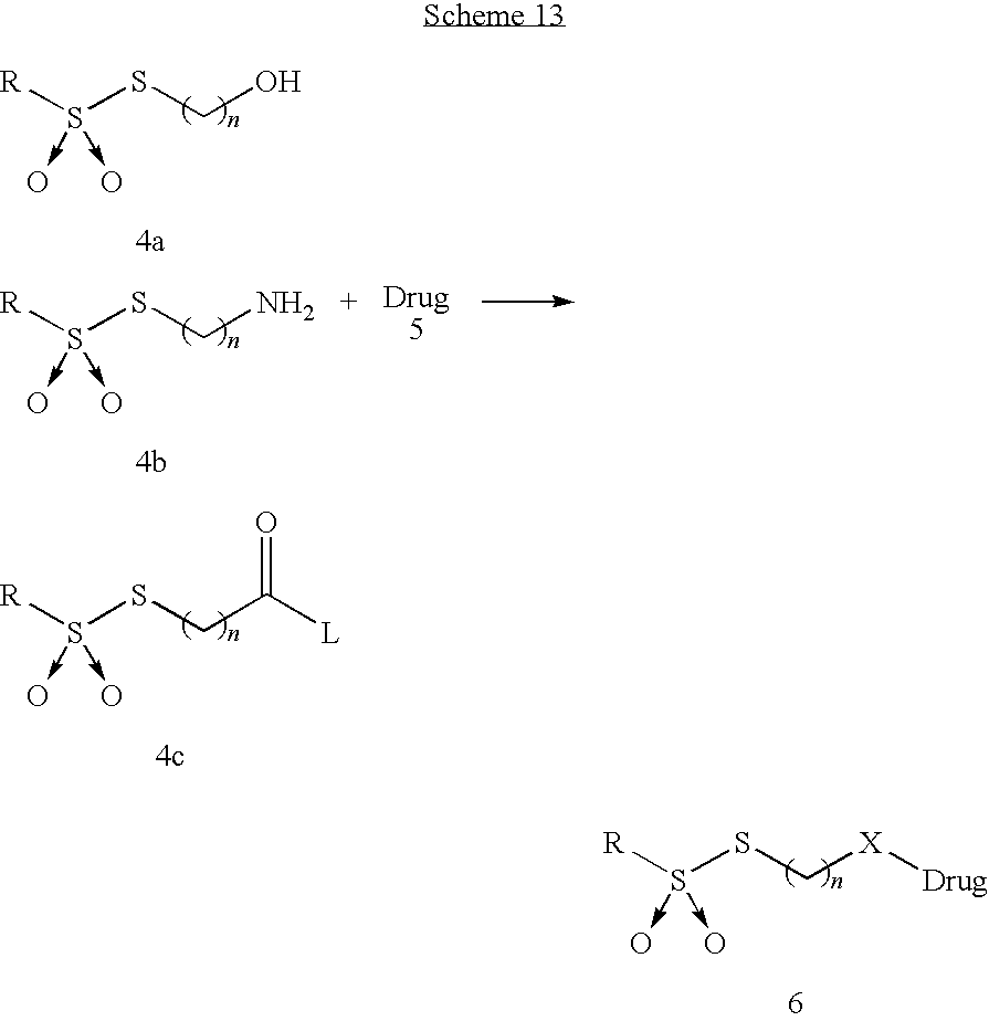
[R]S(SC[X][Drug])(->O)->O.[R]S(SCO)(->O)->O.[R]S(SCN)(->O)->O.[R]S(SCC([L])=O)(->O)->O
